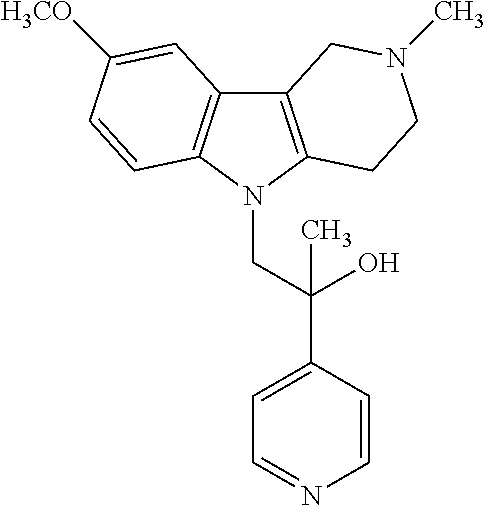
C12=C(N(CC(C3=CC=NC=C3)(O)C)C3=C1C=C([H3CO])C=C3)CCN(C)C2
